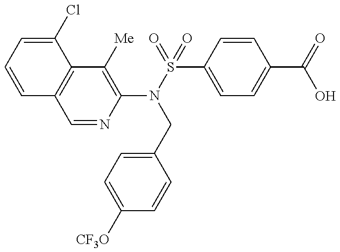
C1=CC=C(Cl)C2=C1C=NC(N(CC1=CC=C([CF3O])C=C1)S(C1=CC=C(C(O)=O)C=C1)(=O)=O)=C2[Me]
